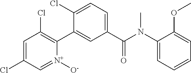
C1=C(Cl)C=[N+]([O-])C(C2=CC(C(N(C3=CC=CC=C3OC)C)=O)=CC=C2Cl)=C1Cl
